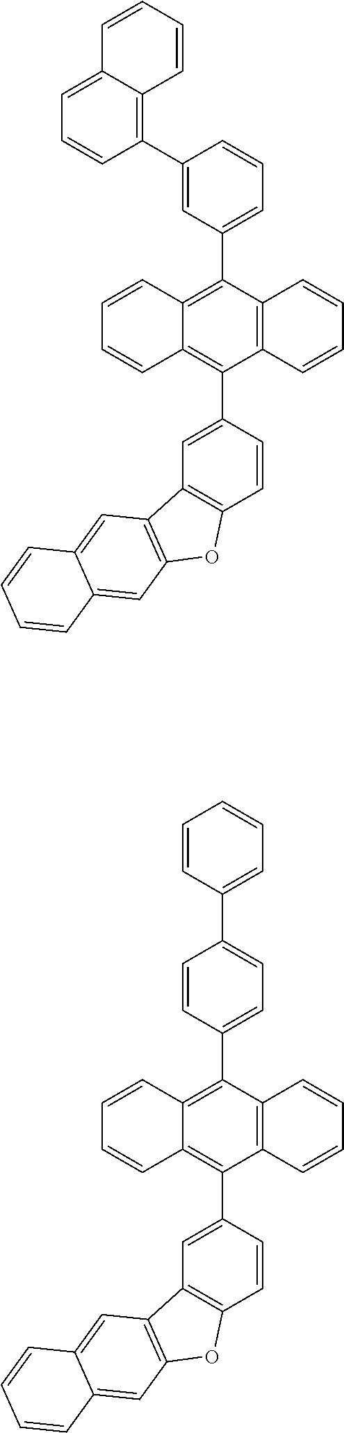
C12=CC=CC(C3=CC(C4=C5C(=C(C6=CC7=C(C=C6)OC6=C7C=C7C(=C6)C=CC=C7)C6=C4C=CC=C6)C=CC=C5)=CC=C3)=C1C=CC=C2.C1=CC(C2=C3C(=C(C4=CC5=C(C=C4)OC4=C5C=C5C(=C4)C=CC=C5)C4=C2C=CC=C4)C=CC=C3)=CC=C1C1=CC=CC=C1
